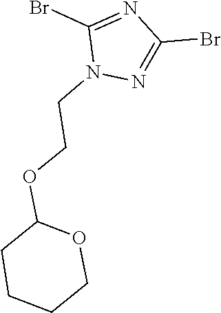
C1(Br)=NC(Br)=NN1CCOC1CCCCO1
